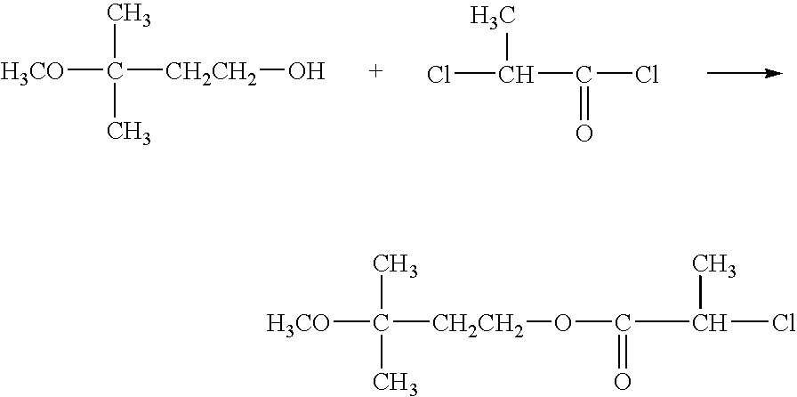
C([H3CO])(C)(C)[CH2CH2]O.ClC(C(Cl)=O)C.C([H3CO])(C)(C)[CH2CH2]OC(C(Cl)C)=O
